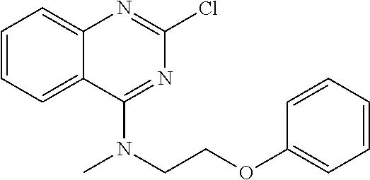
C1=CC=C2C(=C1)N=C(Cl)N=C2N(CCOC1=CC=CC=C1)C
